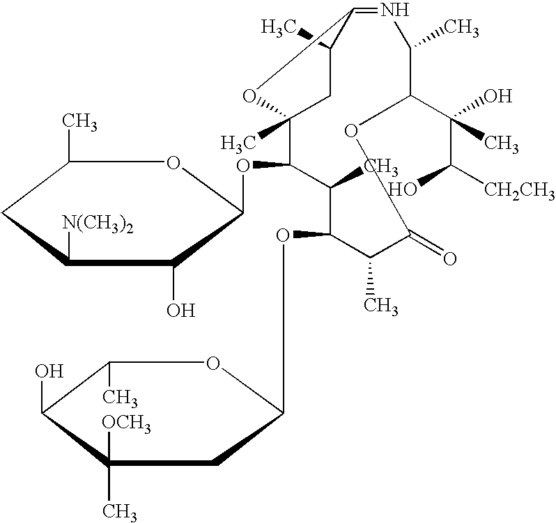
C1(C)C(=O)OC(C(C(O)[CH2CH3])(O)C)C(C)N=C2C(C)CC(C)(C(OC3C(O)C([N(CH3)2])CC(C)O3)C(C)C1OC1CC(C)([OCH3])C(O)C(C)O1)O2
